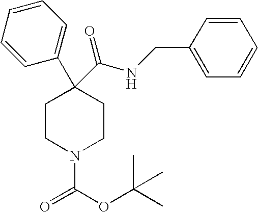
C1(C(NCC2=CC=CC=C2)=O)(C2=CC=CC=C2)CCN(C(OC(C)(C)C)=O)CC1
